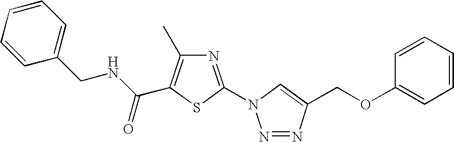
N1=NC(COC2=CC=CC=C2)=CN1C1=NC(C)=C(C(NCC2=CC=CC=C2)=O)S1
